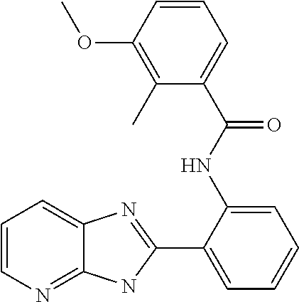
C1(C2=CC=CC=C2NC(C2=CC=CC(OC)=C2C)=O)=NC2=CC=CN=C2N1
